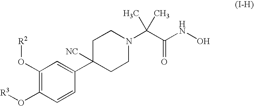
C1(O[R2])=C(O[R3])C=CC(C2([NC])CCN(C(C(NO)=O)(C)C)CC2)=C1
